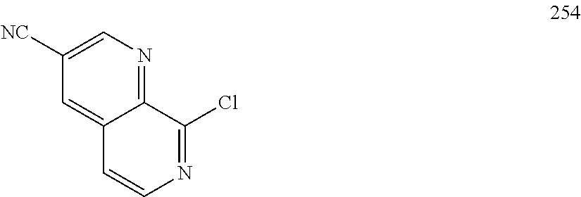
C12=NC=C([NC])C=C1C=CN=C2Cl
